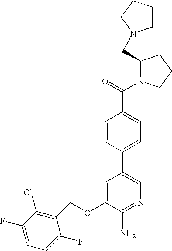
O(C1=CC(C2=CC=C(C(=O)N3C(CN4CCCC4)CCC3)C=C2)=CN=C1N)CC1=C(Cl)C(F)=CC=C1F
